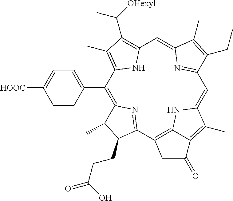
C1(C2=CC=C([HOOC])C=C2)=C2N=C(C3=C4NC(=CC5=NC(=CC6=C(C([OHexyl])C)C(C)=C1N6)C(C)=C5CC)C(C)=C4C(=O)C3)C(CCC(=O)O)C2C
